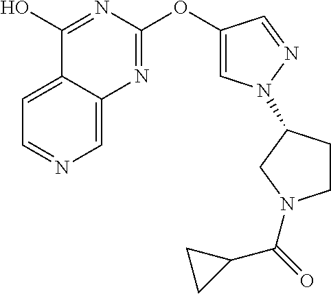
C1=C2C(=CN=C1)N=C(OC1=CN(C3CCN(C(=O)C4CC4)C3)N=C1)N=C2O
